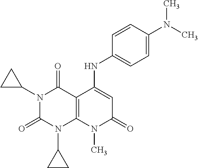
C1(N2C3=C(C(=O)N(C4CC4)C2=O)C(NC2=CC=C(N(C)C)C=C2)=CC(=O)N3C)CC1
